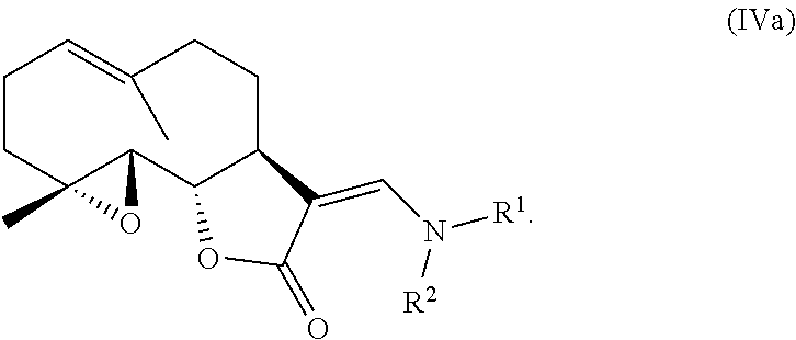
C1CC2(C)C(C3C(CCC(C)=C1)C(=CN([R1])[R2])C(=O)O3)O2
